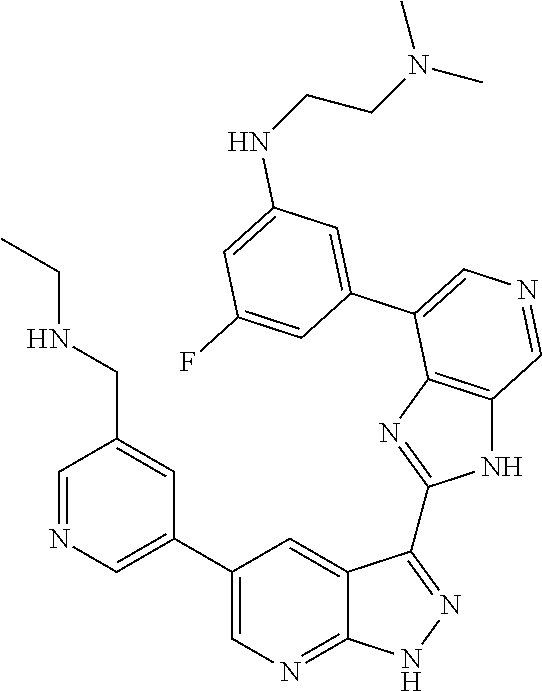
C1=C(C2=CN=CC3=C2N=C(C2=NNC4=NC=C(C5=CN=CC(CNCC)=C5)C=C42)N3)C=C(F)C=C1NCCN(C)C
